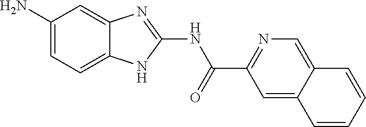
C1(N)=CC=C2C(=C1)N=C(NC(C1=NC=C3C(=C1)C=CC=C3)=O)N2
